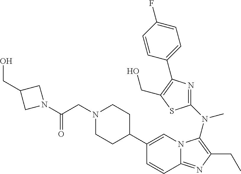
C1(C2CCN(CC(=O)N3CC(CO)C3)CC2)=CN2C(=NC(CC)=C2N(C2=NC(C3=CC=C(F)C=C3)=C(CO)S2)C)C=C1
